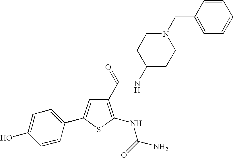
C1(C(=O)NC2CCN(CC3=CC=CC=C3)CC2)=C(NC(N)=O)SC(C2=CC=C(O)C=C2)=C1
